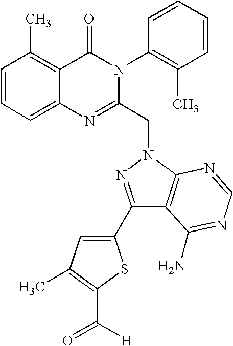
C1=CC=C2C(=C1C)C(=O)N(C1=C(C)C=CC=C1)C(CN1N=C(C3=CC(C)=C(C([H])=O)S3)C3=C1N=CN=C3N)=N2
